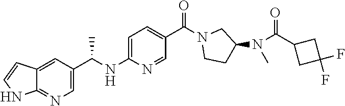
C1=C(C(NC2=CC=C(C(N3CCC(N(C(C4CC(F)(F)C4)=O)C)C3)=O)C=N2)C)C=C2C(=N1)NC=C2
